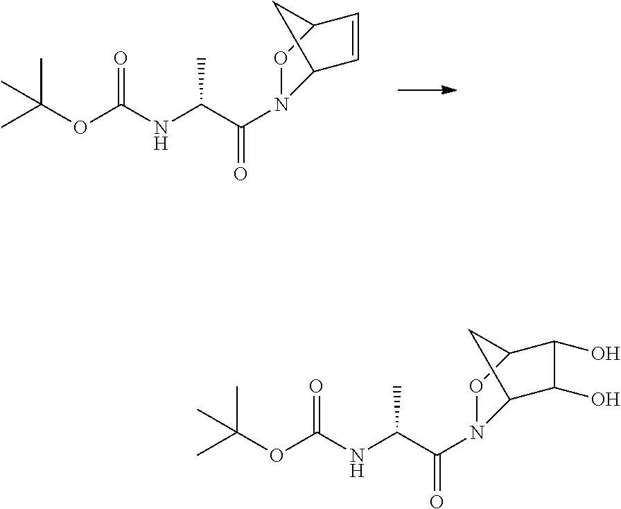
CC(OC(NC(C(=O)N1C2C=CC(O1)C2)C)=O)(C)C.CC(OC(NC(C(=O)N1C2C(O)C(O)C(O1)C2)C)=O)(C)C
